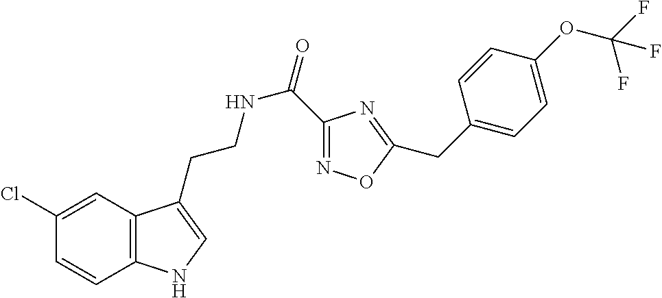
C12=C(C=C(Cl)C=C1)C(CCNC(=O)C1=NOC(CC3=CC=C(OC(F)(F)F)C=C3)=N1)=CN2
